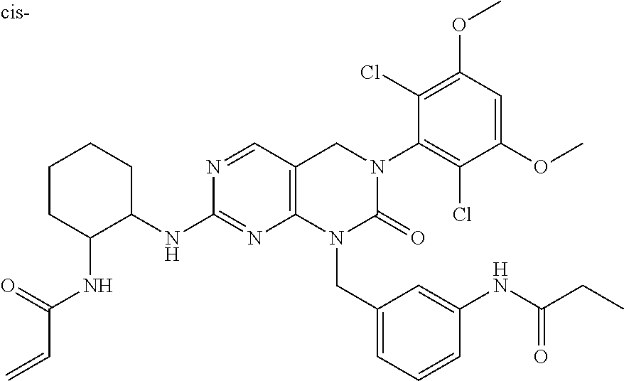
C1C(NC(C=C)=O)C(NC2=NC3=C(C=N2)CN(C2=C(Cl)C(OC)=CC(OC)=C2Cl)C(=O)N3CC2=CC=CC(NC(=O)CC)=C2)CCC1
